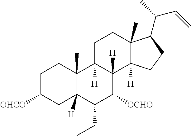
C1C([OHCO])CC2([H])C(C)(C1)C1([H])C([H])(C([OCHO])C2CC)C2([H])C(C)(CC1)C(C(C=C)C)CC2
